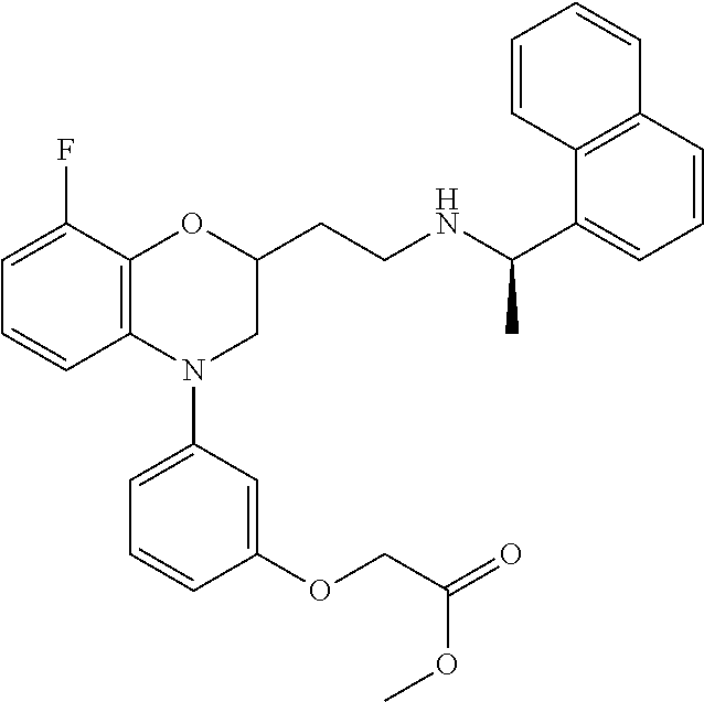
C1=C(F)C2=C(C=C1)N(C1=CC=CC(OCC(=O)OC)=C1)CC(CCNC(C1=CC=CC3=C1C=CC=C3)C)O2
